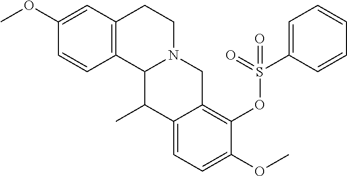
C1=CC2=C(C=C1OC)CCN1C2C(C)C2=CC=C(OC)C(OS(C3=CC=CC=C3)(=O)=O)=C2C1
